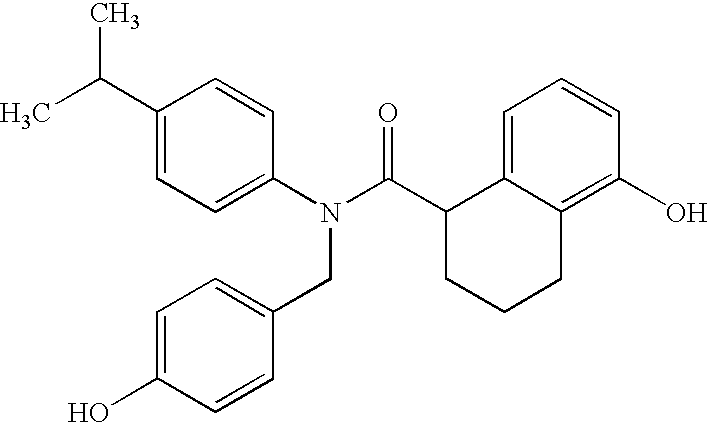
C1(C(C)C)=CC=C(N(C(C2CCCC3=C(O)C=CC=C23)=O)CC2=CC=C(O)C=C2)C=C1
